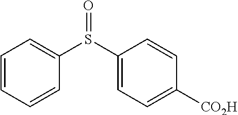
C1=CC=CC(S(C2=CC=C([CO2H])C=C2)=O)=C1
